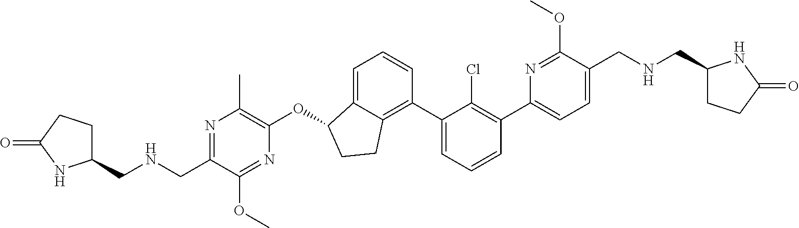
C1=C(C2=C(Cl)C(C3=C4C(=CC=C3)C(OC3=C(C)N=C(CNCC5CCC(=O)N5)C(OC)=N3)CC4)=CC=C2)N=C(OC)C(CNCC2CCC(=O)N2)=C1
